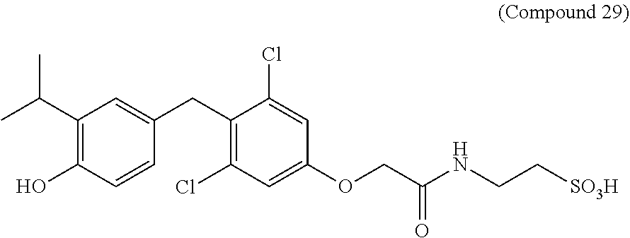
C1(O)=C(C(C)C)C=C(CC2=C(Cl)C=C(OCC(NCC[SO3H])=O)C=C2Cl)C=C1
